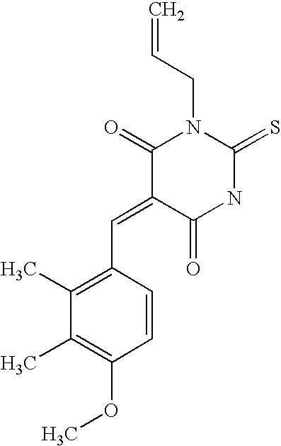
O=C1C(=CC2=C(C)C(C)=C(OC)C=C2)C(=O)N(CC=C)C(=S)N1
